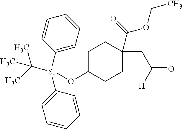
C1=CC=CC([Si](C2=CC=CC=C2)(C(C)(C)C)OC2CCC(CC([H])=O)(C(OCC)=O)CC2)=C1
